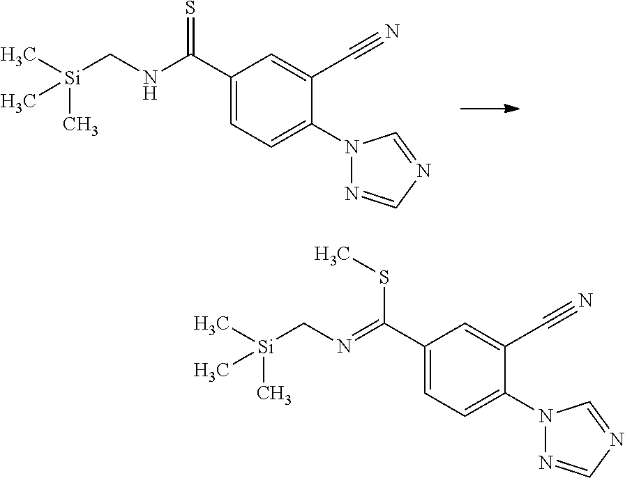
[Si](CNC(C1=CC=C(N2N=CN=C2)C(C#N)=C1)=S)(C)(C)C.[Si](CN=C(C1=CC=C(N2N=CN=C2)C(C#N)=C1)SC)(C)(C)C
